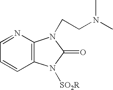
C12=C(N([SO2R])C(=O)N1CCN(C)C)C=CC=N2
